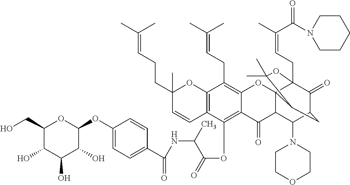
C1(O)C(CO)OC(OC2=CC=C(C(=O)NC(C(OC3=C4C(=C(CC=C(C)C)C5=C3C=CC(C)(CCC=C(C)C)O5)OC35C(C4=O)C(N4CCOCC4)C4C(=O)C3(CC=C(C)C(=O)N3CCCCC3)OC(C)(C)C5C4)=O)C)C=C2)C(O)C1O
